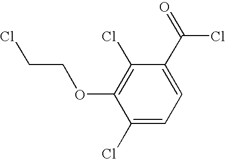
C1(Cl)=CC=C(C(=O)Cl)C(Cl)=C1OCCCl
